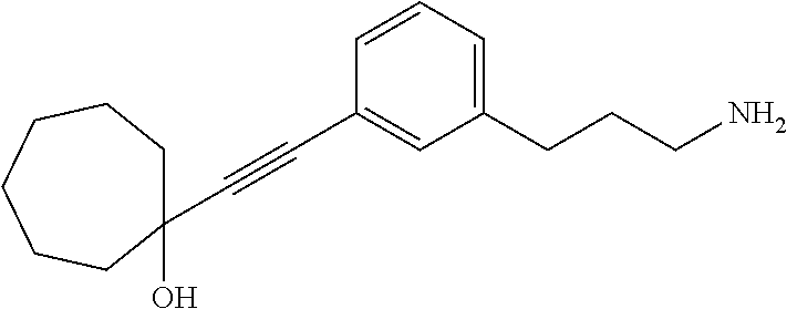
C1=CC=C(CCCN)C=C1C#CC1(O)CCCCCC1
